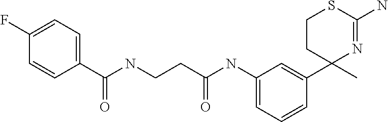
C1(NC(CCNC(C2=CC=C(F)C=C2)=O)=O)=CC=CC(C2(C)N=C(N)SCC2)=C1
